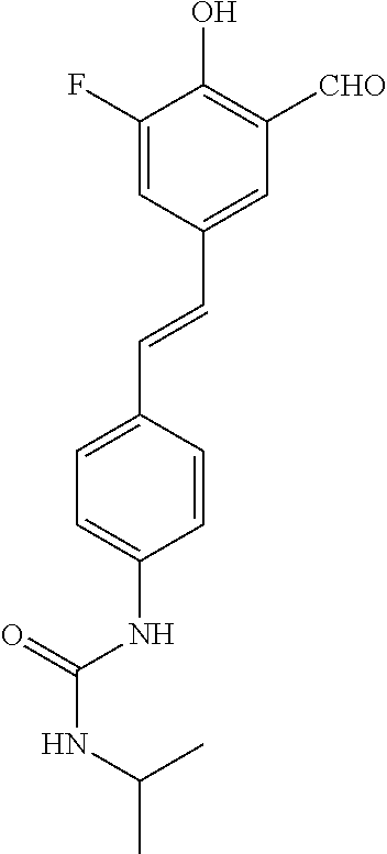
C1=C(F)C(O)=C([CHO])C=C1C=CC1=CC=C(NC(=O)NC(C)C)C=C1
